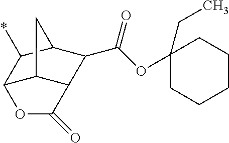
C1CC(CC)(OC(=O)C2C3C4C(C(*)C2C4)OC3=O)CCC1
